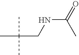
CC(CNC(=O)C)(C)C
